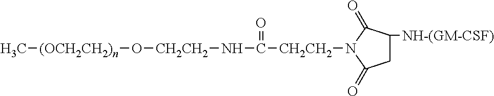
C[(OCH2CH2)n]O[CH2CH2]NC(=O)[CH2CH2]N1C(=O)CC([NH-(GM-CSF)])C1=O
